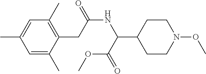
C1=C(C)C(CC(NC(C(OC)=O)C2CCN(OC)CC2)=O)=C(C)C=C1C
